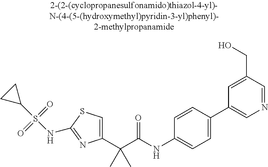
C1(C(C(NC2=CC=C(C3=CN=CC(CO)=C3)C=C2)=O)(C)C)=CSC(NS(C2CC2)(=O)=O)=N1
